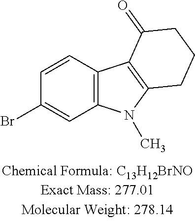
BrC1=CC2=C(C=C1)C1=C(N2C)CCCC1=O
